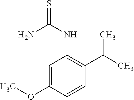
NC(NC1=C(C(C)C)C=CC(OC)=C1)=S
